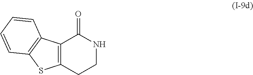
C12=C(CCNC1=O)SC1=C2C=CC=C1
